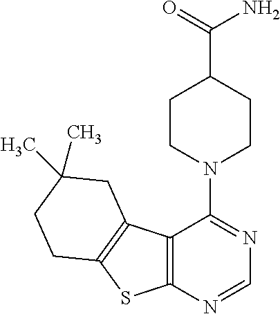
C12=C(C3=C(S1)CCC(C)(C)C3)C(N1CCC(C(=O)N)CC1)=NC=N2
